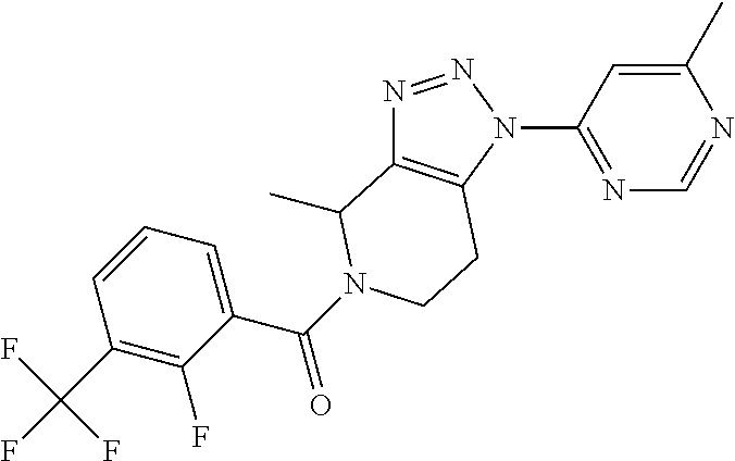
N1=NN(C2=NC=NC(C)=C2)C2=C1C(C)N(C(=O)C1=CC=CC(C(F)(F)F)=C1F)CC2
